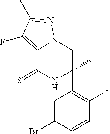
C1=C(Br)C=CC(F)=C1C1(C)CN2C(=C(F)C(C)=N2)C(=S)N1
